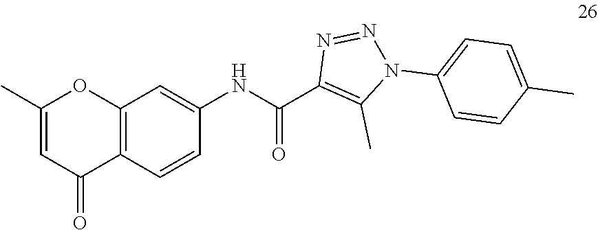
C12=C(C=CC(NC(C3=C(C)N(C4=CC=C(C)C=C4)N=N3)=O)=C1)C(=O)C=C(C)O2
